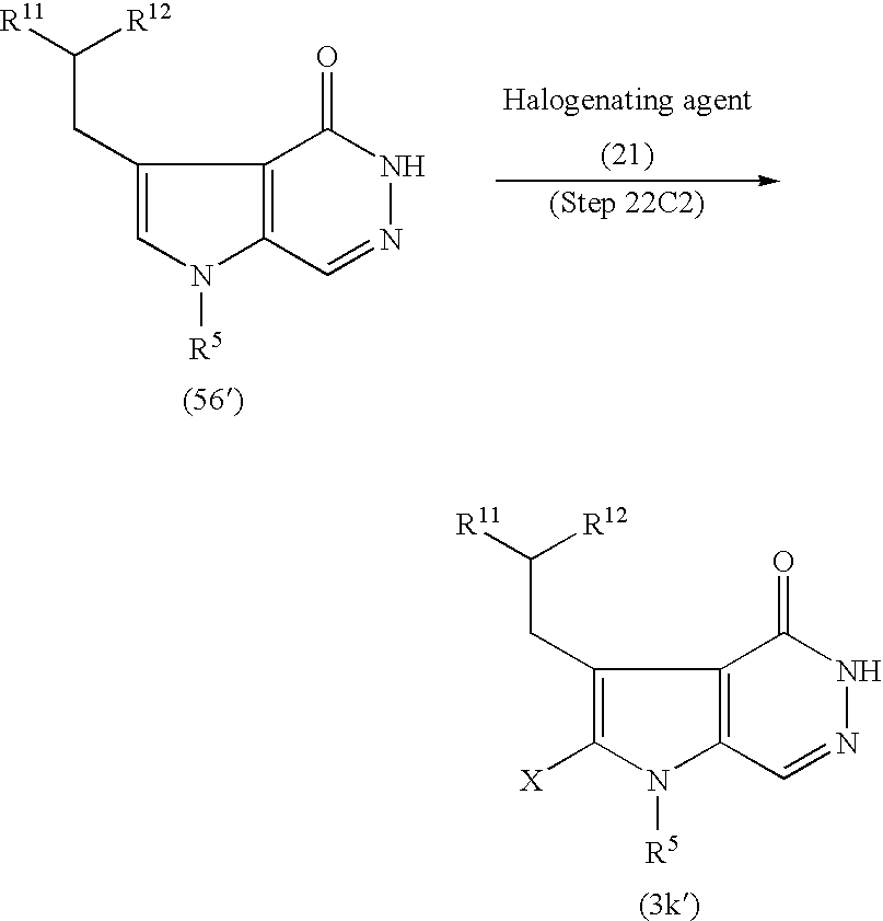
C1(CC([R11])[R12])=CN([R5])C2=C1C(=O)NN=C2.C1(CC([R11])[R12])=C([X])N([R5])C2=C1C(=O)NN=C2
